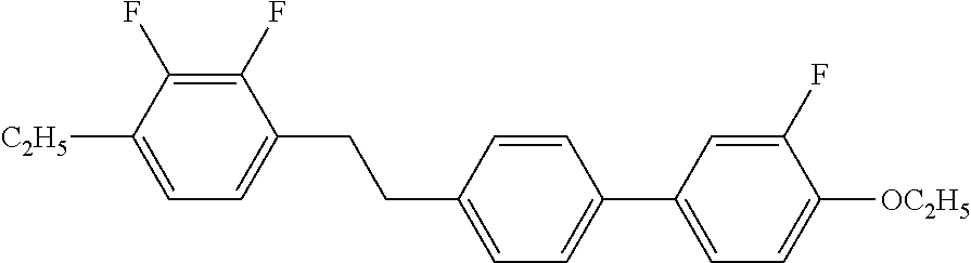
C1(F)=C(F)C([C2H5])=CC=C1CCC1=CC=C(C2=CC=C([OC2H5])C(F)=C2)C=C1
